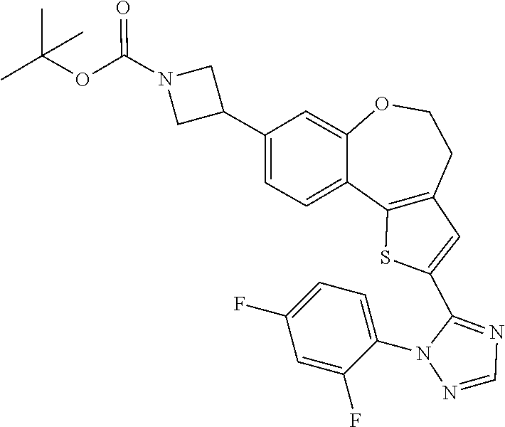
C1=C(F)C(N2N=CN=C2C2=CC3=C(C4=CC=C(C5CN(C(OC(C)(C)C)=O)C5)C=C4OCC3)S2)=CC=C1F
